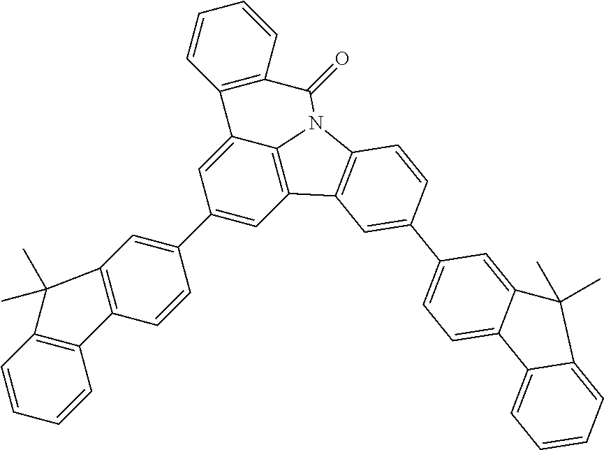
C1(C2=CC3=C(C=C2)C2=C(C=CC=C2)C3(C)C)=CC2=C3C(=C1)C1=C(C=CC=C1)C(=O)N3C1=C2C=C(C2=CC=C3C(=C2)C(C)(C)C2=CC=CC=C32)C=C1
